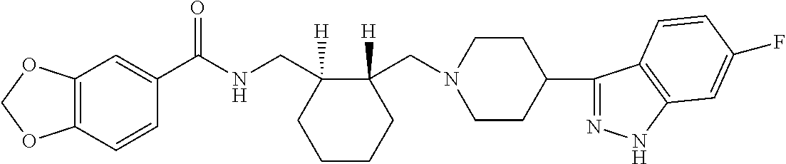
C12=C(C=CC(C(NCC3([H])C(CN4CCC(C5=NNC6=C5C=CC(F)=C6)CC4)([H])CCCC3)=O)=C1)OCO2
